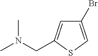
CN(CC1=CC(Br)=CS1)C
